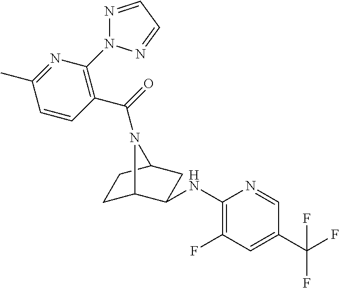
N1=CC=NN1C1=C(C(=O)N2C3CCC2CC3NC2=C(F)C=C(C(F)(F)F)C=N2)C=CC(C)=N1
